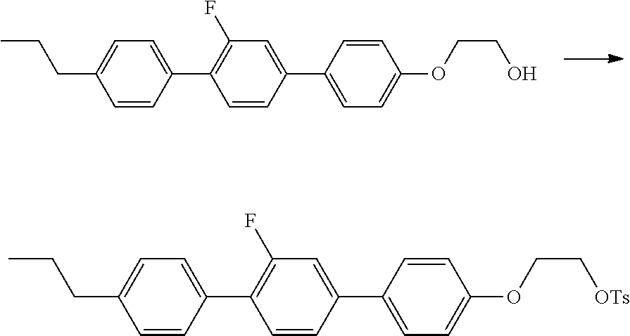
C1=CC(C2=C(F)C=C(C3=CC=C(OCCO)C=C3)C=C2)=CC=C1CCC.C1=CC(C2=C(F)C=C(C3=CC=C(OCC[OTs])C=C3)C=C2)=CC=C1CCC
